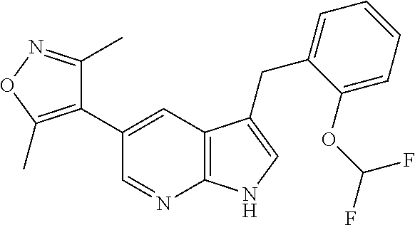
C1(C2=C(C)ON=C2C)=CC2=C(N=C1)NC=C2CC1=CC=CC=C1OC(F)F
